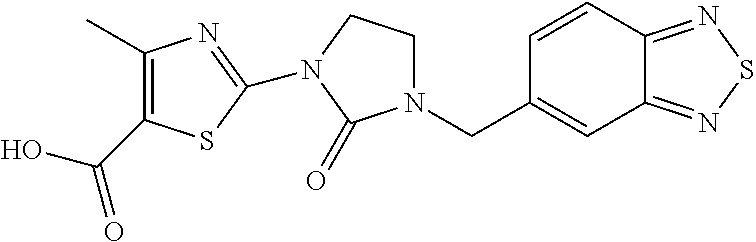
C1(C)=C(C(=O)O)SC(N2CCN(CC3=CC4=NSN=C4C=C3)C2=O)=N1
